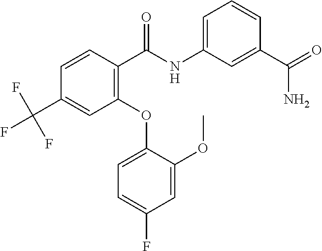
NC(C1=CC(NC(C2=C(OC3=CC=C(F)C=C3OC)C=C(C(F)(F)F)C=C2)=O)=CC=C1)=O
